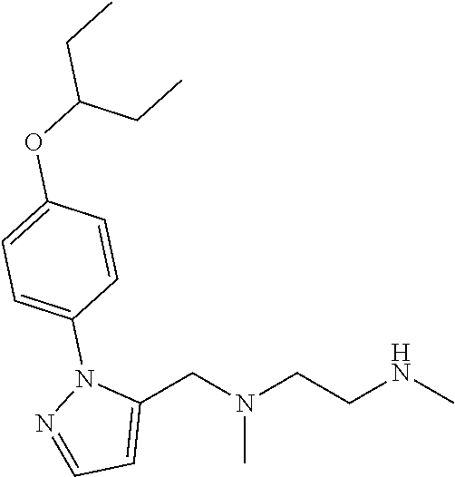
C1(CN(CCNC)C)=CC=NN1C1=CC=C(OC(CC)CC)C=C1
